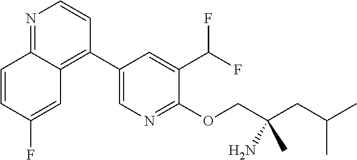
N1=C2C(=C(C3=CN=C(OCC(CC(C)C)(N)C)C(C(F)F)=C3)C=C1)C=C(F)C=C2
